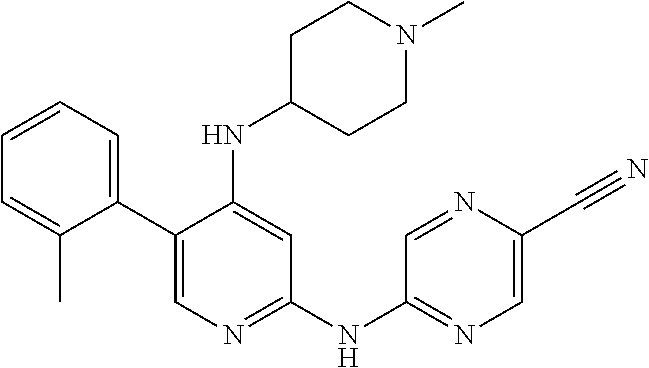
C1(C2=CC=CC=C2C)=CN=C(NC2=NC=C(C#N)N=C2)C=C1NC1CCN(C)CC1
